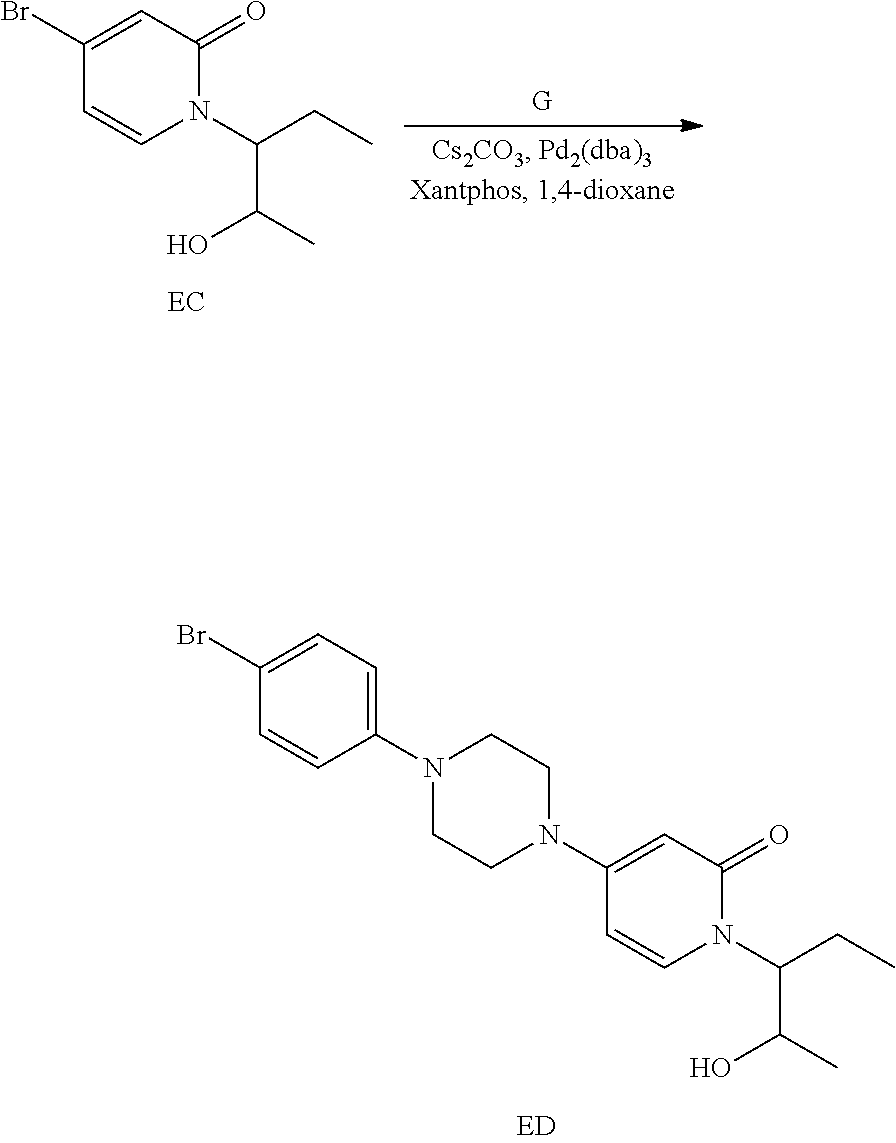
N1(C(CC)C(C)O)C(=O)C=C(N2CCN(C3=CC=C(Br)C=C3)CC2)C=C1.N1(C(CC)C(C)O)C(=O)C=C(Br)C=C1
